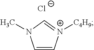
C1=C[N+]([C4H9])=CN1C.[Cl-]
